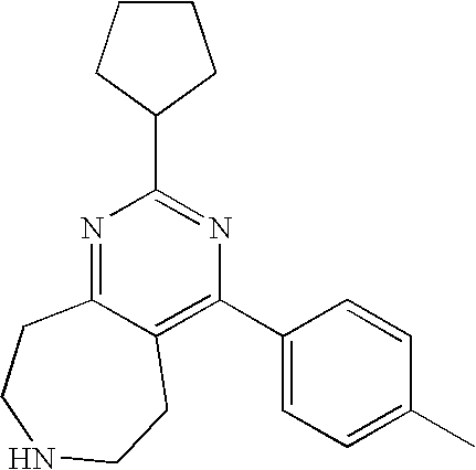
N1=C2C(=C(C3=CC=C(C)C=C3)N=C1C1CCCC1)CCNCC2
